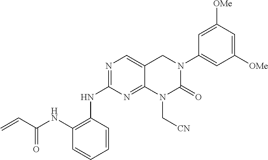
C1(NC(=O)C=C)=C(NC2=NC=C3C(=N2)N(C[CN])C(=O)N(C2=CC([OMe])=CC([OMe])=C2)C3)C=CC=C1
